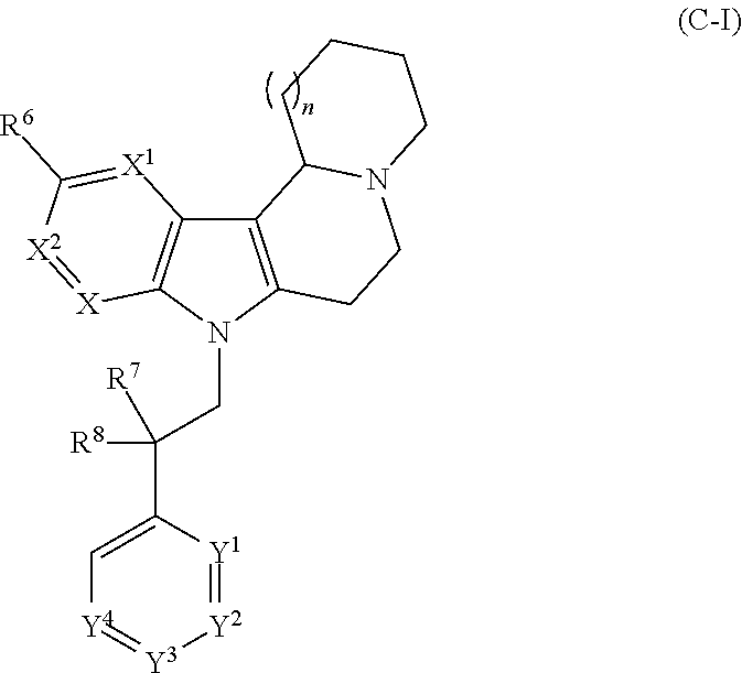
C12=C(N(CC([R8])([R7])C3=C[Y4]=[Y3][Y2]=[Y1]3)C3=C1[X1]=C([R6])[X2]=[X]3)CCN1C2CCCC1
